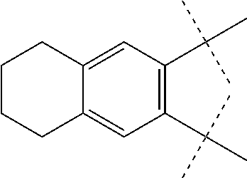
C1=C2C(=CC(C(C)(C)C)=C1C(C)(C)C)CCCC2
